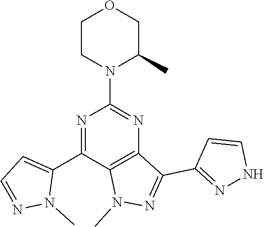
N1=C(C2=CC=NN2C)C2=C(N=C1N1C(C)COCC1)C(C1=NNC=C1)=NN2C
